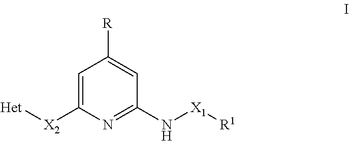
C1=C([X2][Het])N=C(N[X1][R1])C=C1[R]
